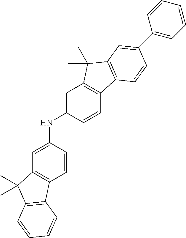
N(C1=CC2=C(C=C1)C1=C(C2(C)C)C=CC=C1)C1=CC2=C(C=C1)C1=C(C2(C)C)C=C(C2=CC=CC=C2)C=C1
